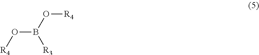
B(O[R4])(O[R4])[R3]
